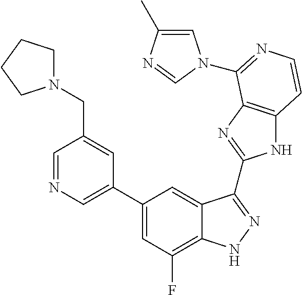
C1=C(C2=CC(F)=C3C(=C2)C(C2=NC4=C(N2)C=CN=C4N2C=C(C)N=C2)=NN3)C=C(CN2CCCC2)C=N1
